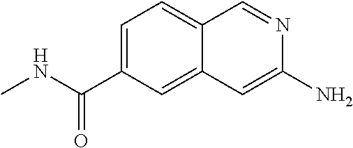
C1=C(C(=O)NC)C=C2C(=C1)C=NC(N)=C2
